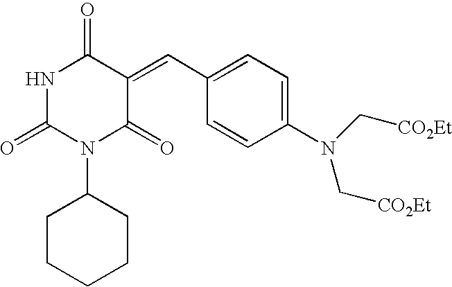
N1C(=O)N(C2CCCCC2)C(=O)C(=CC2=CC=C(N(C[CO2Et])C[CO2Et])C=C2)C1=O
